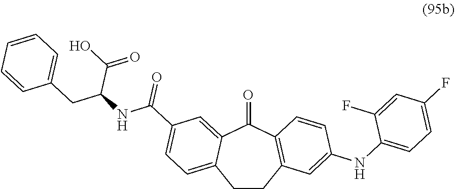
C1CC2=C(C(=O)C3=CC(C(NC(C(O)=O)CC4=CC=CC=C4)=O)=CC=C13)C=CC(NC1=CC=C(F)C=C1F)=C2
